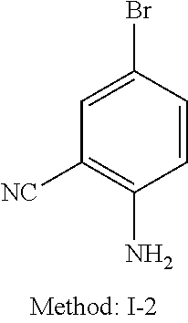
C1=CC(Br)=CC([NC])=C1N
